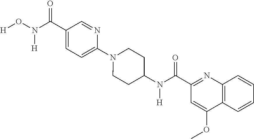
C1(C(N(O[H])[H])=O)=CC=C(N2CCC(N(C(=O)C3=NC4=C(C(OC)=C3)C=CC=C4)[H])CC2)N=C1
